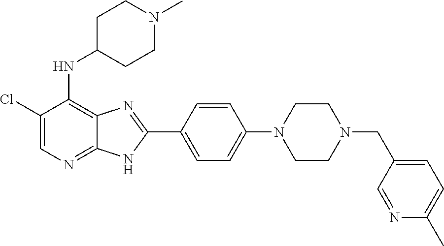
C1(Cl)=CN=C2C(=C1NC1CCN(C)CC1)N=C(C1=CC=C(N3CCN(CC4=CC=C(C)N=C4)CC3)C=C1)N2
